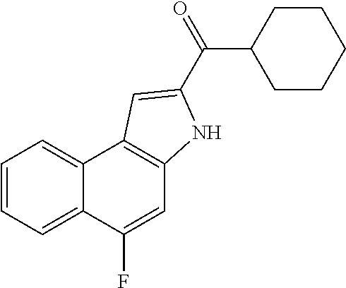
C1=C(F)C2=CC=CC=C2C2=C1NC(C(=O)C1CCCCC1)=C2
